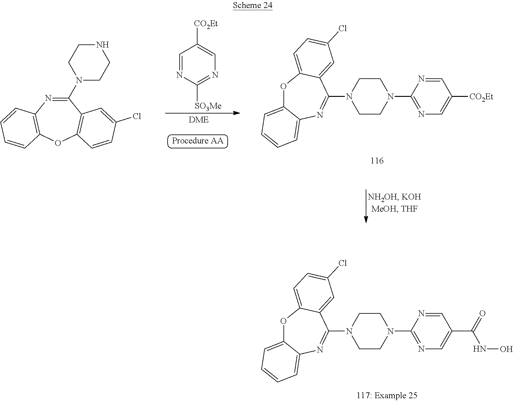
O1C2=CC=CC=C2N=C(N2CCN(C3=NC=C(C(=O)NO)C=N3)CC2)C2=CC(Cl)=CC=C12.C1=NC([SO3Me])=NC=C1[CO2Et].O1C2=CC=CC=C2N=C(N2CCN(C3=NC=C([CO2Et])C=N3)CC2)C2=CC(Cl)=CC=C12.C1(N2CCNCC2)=NC2=C(OC3=C1C=C(Cl)C=C3)C=CC=C2
